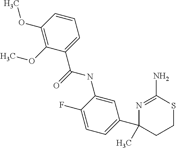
CC1(C2=CC=C(F)C(NC(=O)C3=CC=CC(OC)=C3OC)=C2)N=C(N)SCC1
